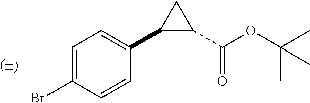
C1=C(Br)C=CC(C2C(C(OC(C)(C)C)=O)C2)=C1
